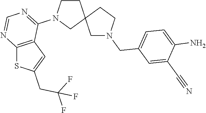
C1CN(C2=NC=NC3=C2C=C(CC(F)(F)F)S3)CC12CN(CC1=CC=C(N)C(C#N)=C1)CC2
